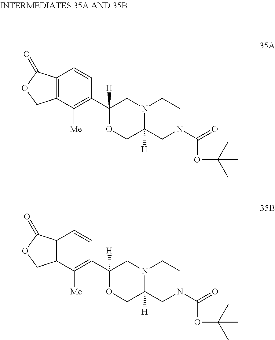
C12=C(C([Me])=C(C3([H])OCC4([H])N(C3)CCN(C(=O)OC(C)(C)C)C4)C=C1)COC2=O.C12=C(C([Me])=C(C3([H])OCC4([H])N(C3)CCN(C(=O)OC(C)(C)C)C4)C=C1)COC2=O
